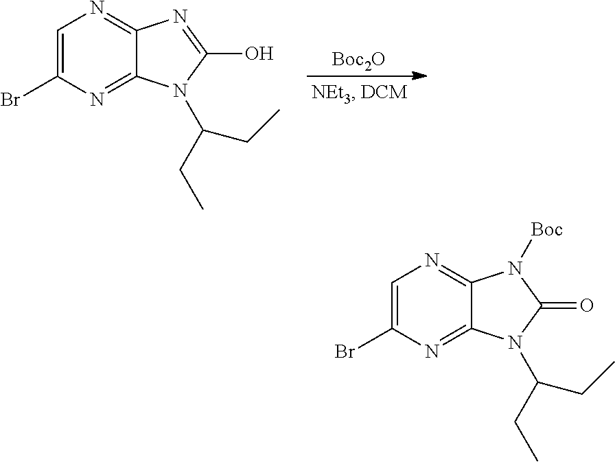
C1=C(Br)N=C2C(=N1)N=C(O)N2C(CC)CC.[Boc2O].C1=C(Br)N=C2C(=N1)N([Boc])C(=O)N2C(CC)CC
